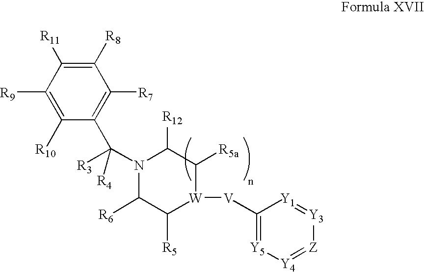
C1([R6])C([R5])[W]([V]C2=[Y5][Y4]=[Z][Y3]=[Y1]2)C([R5a])C([R12])N1C([R4])([R3])C1=C([R7])C([R8])=C([R11])C([R9])=C1[R10]
